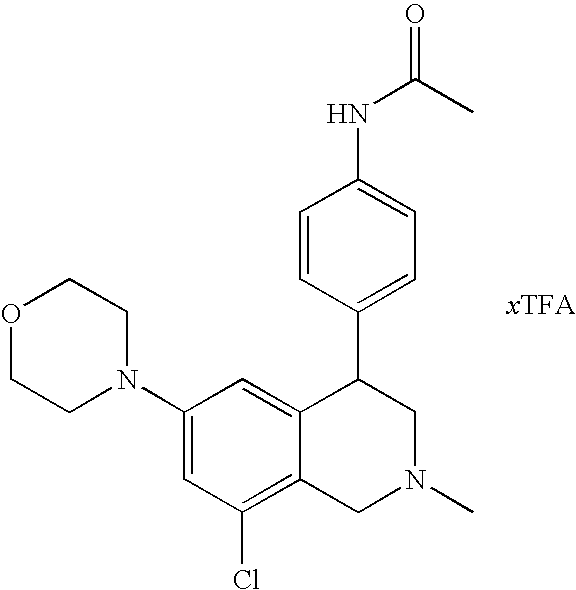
C1(N2CCOCC2)=CC(Cl)=C2C(=C1)C(C1=CC=C(NC(C)=O)C=C1)CN(C)C2.[xTFA]
